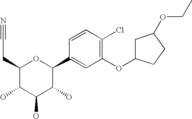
C1(CC#N)C(O)C(O)C(O)C(C2=CC(OC3CC(OCC)CC3)=C(Cl)C=C2)O1
